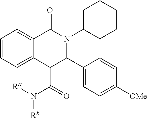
C1=CC=C2C(=C1)C(=O)N(C1CCCCC1)C(C1=CC=C([OMe])C=C1)C2C(N([Rb])[Ra])=O
